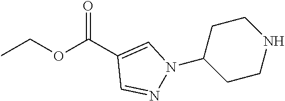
CCOC(C1=CN(C2CCNCC2)N=C1)=O
